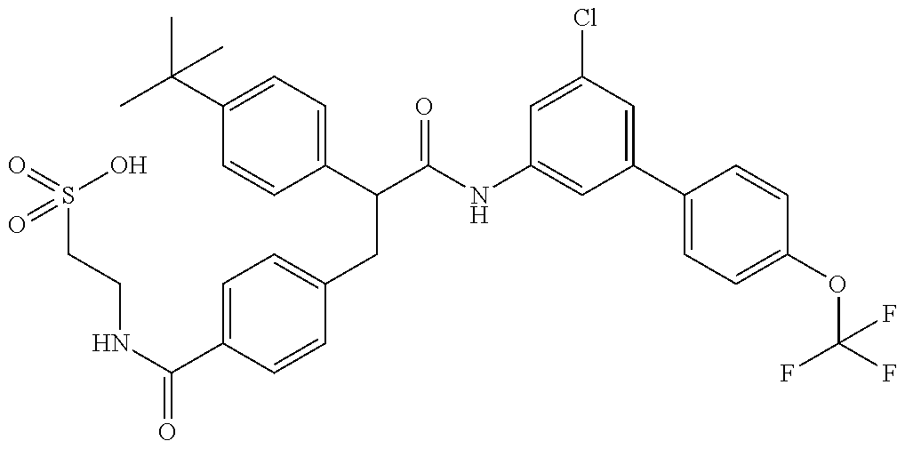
O=S(CCNC(C1=CC=C(CC(C2=CC=C(C(C)(C)C)C=C2)C(=O)NC2=CC(C3=CC=C(OC(F)(F)F)C=C3)=CC(Cl)=C2)C=C1)=O)(O)=O
